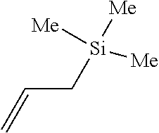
C(C[Si]([Me])([Me])[Me])=C
